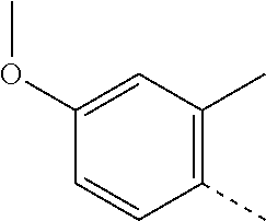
C1(C)=C(C)C=C(OC)C=C1
